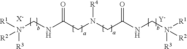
[R1][N+](CNC(CN(CC(NC[N+]([R1])([R3])[R2])=O)[R4])=O)([R3])[R2].[X-].[Y]
